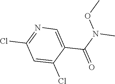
C1=C(Cl)C(C(N(C)OC)=O)=CN=C1Cl
